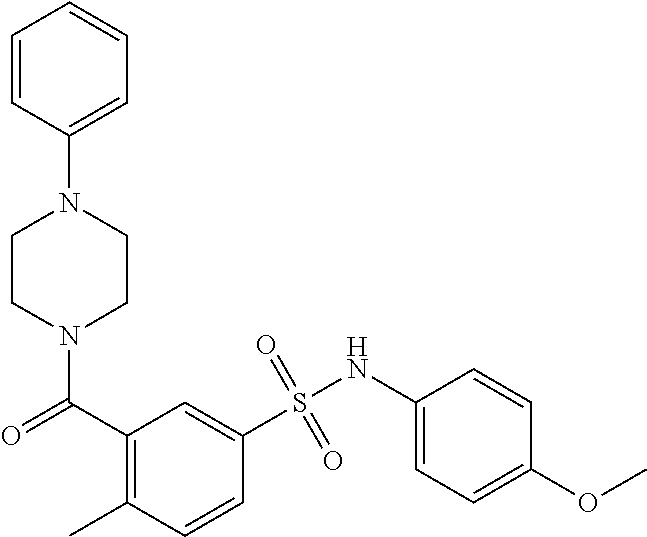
N1(C(=O)C2=C(C)C=CC(S(NC3=CC=C(OC)C=C3)(=O)=O)=C2)CCN(C2=CC=CC=C2)CC1
